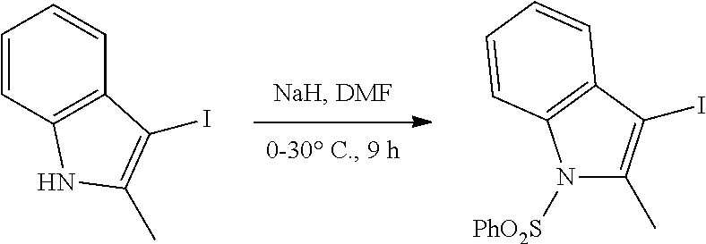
C1=CC2=C(C=C1)C(I)=C(C)N2[PhO2S].C1=CC2=C(C=C1)C(I)=C(C)N2
